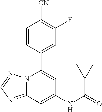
C12=NC=NN1C(C1=CC(F)=C([CN])C=C1)=CC(NC(=O)C1CC1)=C2
